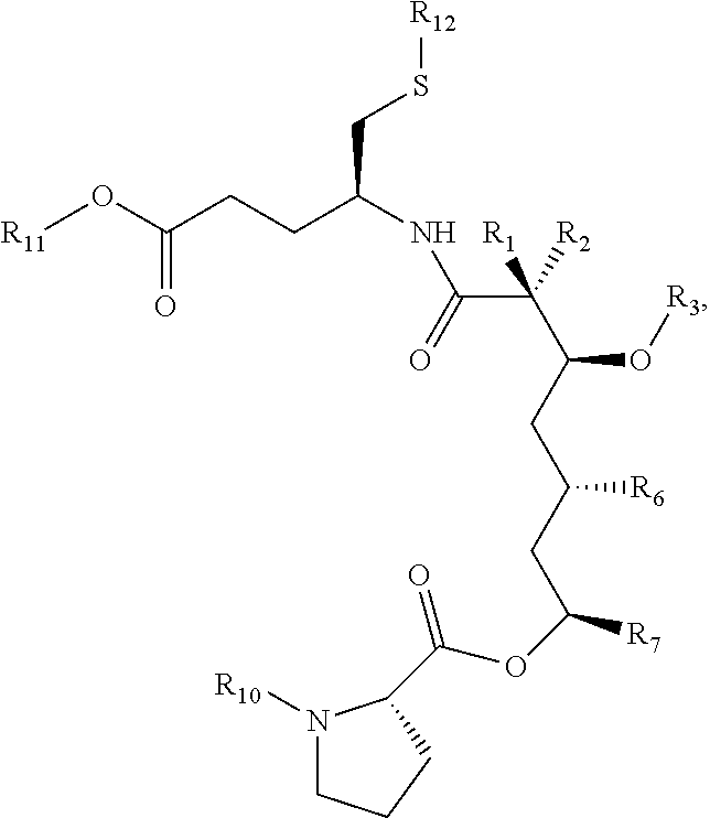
O(C(CC(CC(C(C(=O)NC(CCC(O[R11])=O)CS[R12])([R2])[R1])O[R3])[R6])[R7])C(C1N([R10])CCC1)=O
